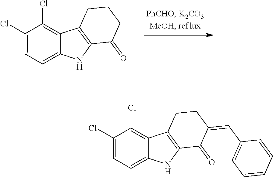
C1(Cl)=CC=C2C(=C1Cl)C1=C(N2)C(=O)CCC1.C1(Cl)=CC=C2C(=C1Cl)C1=C(N2)C(=O)C(=CC2=CC=CC=C2)CC1
